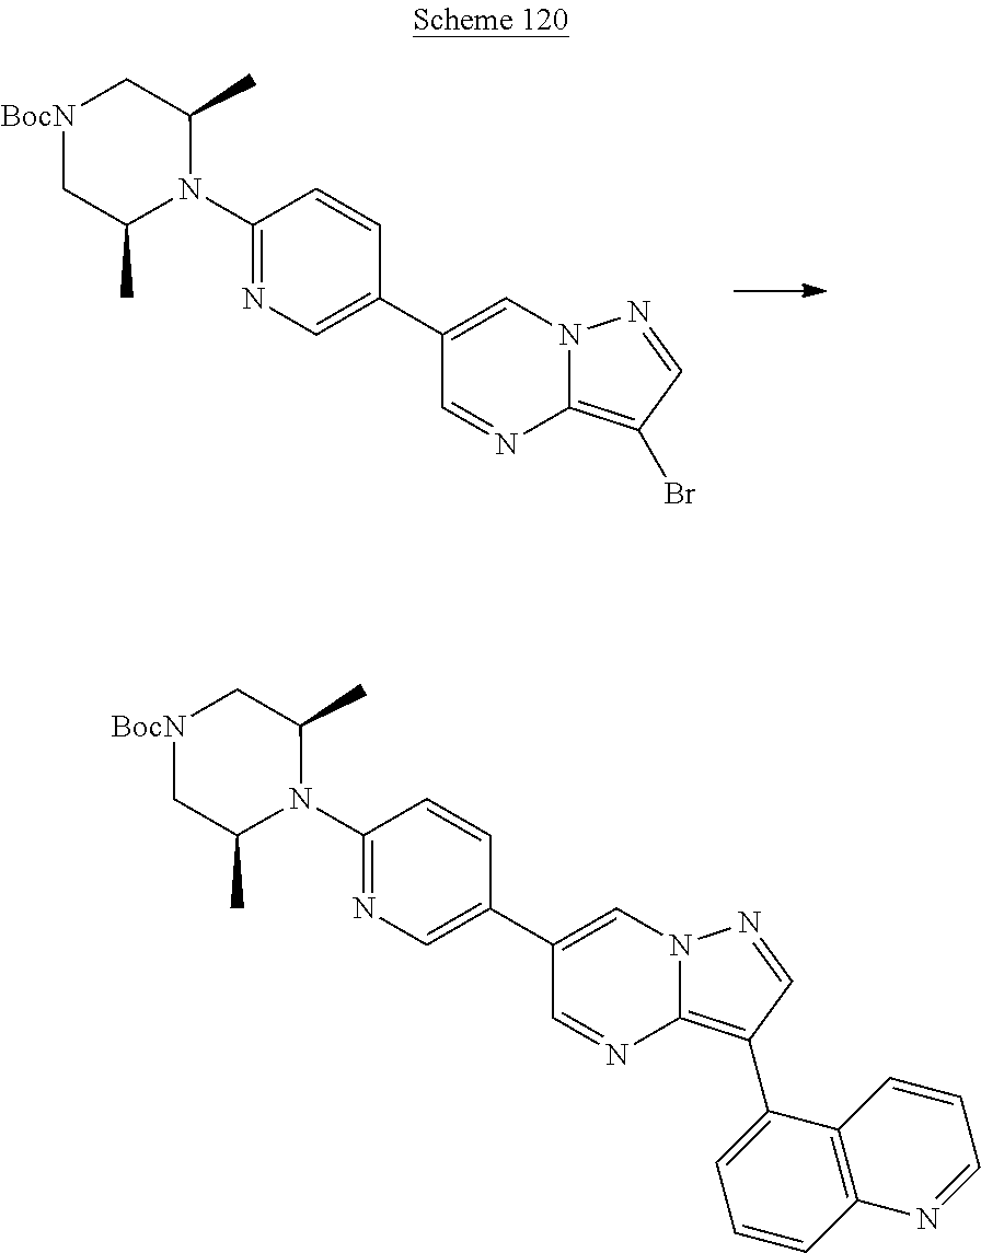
N1=C(N2C(C)C[BocN]CC2C)C=CC(C2=CN3C(=C(Br)C=N3)N=C2)=C1.N1=C(N2C(C)C[BocN]CC2C)C=CC(C2=CN3C(=C(C4=CC=CC5=C4C=CC=N5)C=N3)N=C2)=C1
